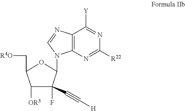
C1([OR3])C(F)(C#C[H])C(N2C3=C(N=C2)C([Y])=NC([R22])=N3)OC1C[R4O]
